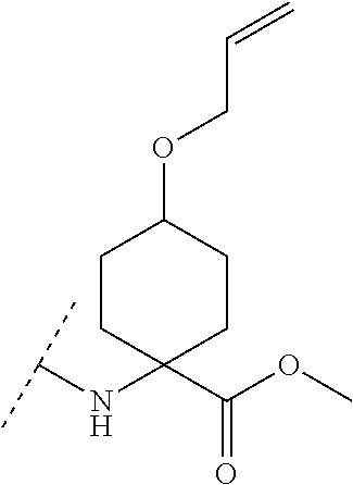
C(NC1(C(OC)=O)CCC(OCC=C)CC1)(C)C
